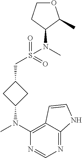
N1=C2C(=C(N(C)C3CC(CS(N(C)C4CCOC4C)(=O)=O)C3)N=C1)C=CN2
